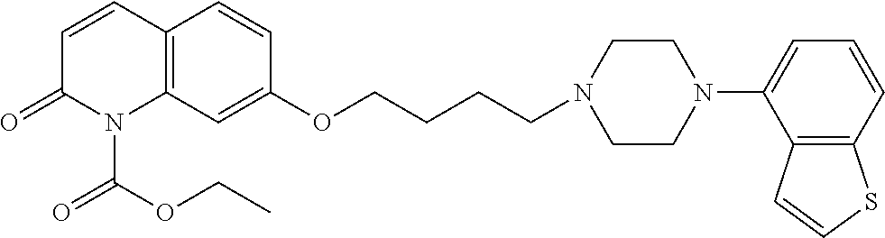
C1=CC2=C(N(C(OCC)=O)C1=O)C=C(OCCCCN1CCN(C3=CC=CC4=C3C=CS4)CC1)C=C2
